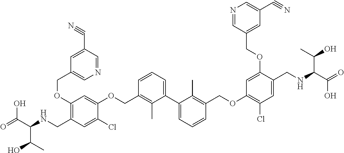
C1(OCC2=CN=CC(C#N)=C2)=C(CNC(C(O)=O)C(C)O)C=C(Cl)C(OCC2=C(C)C(C3=CC=CC(COC4=C(Cl)C=C(CNC(C(O)=O)C(O)C)C(OCC5=CC(C#N)=CN=C5)=C4)=C3C)=CC=C2)=C1
